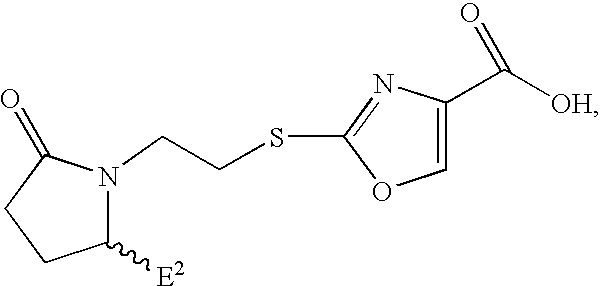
C1([E2])N(CCSC2=NC(C([OH])=O)=CO2)C(=O)CC1
